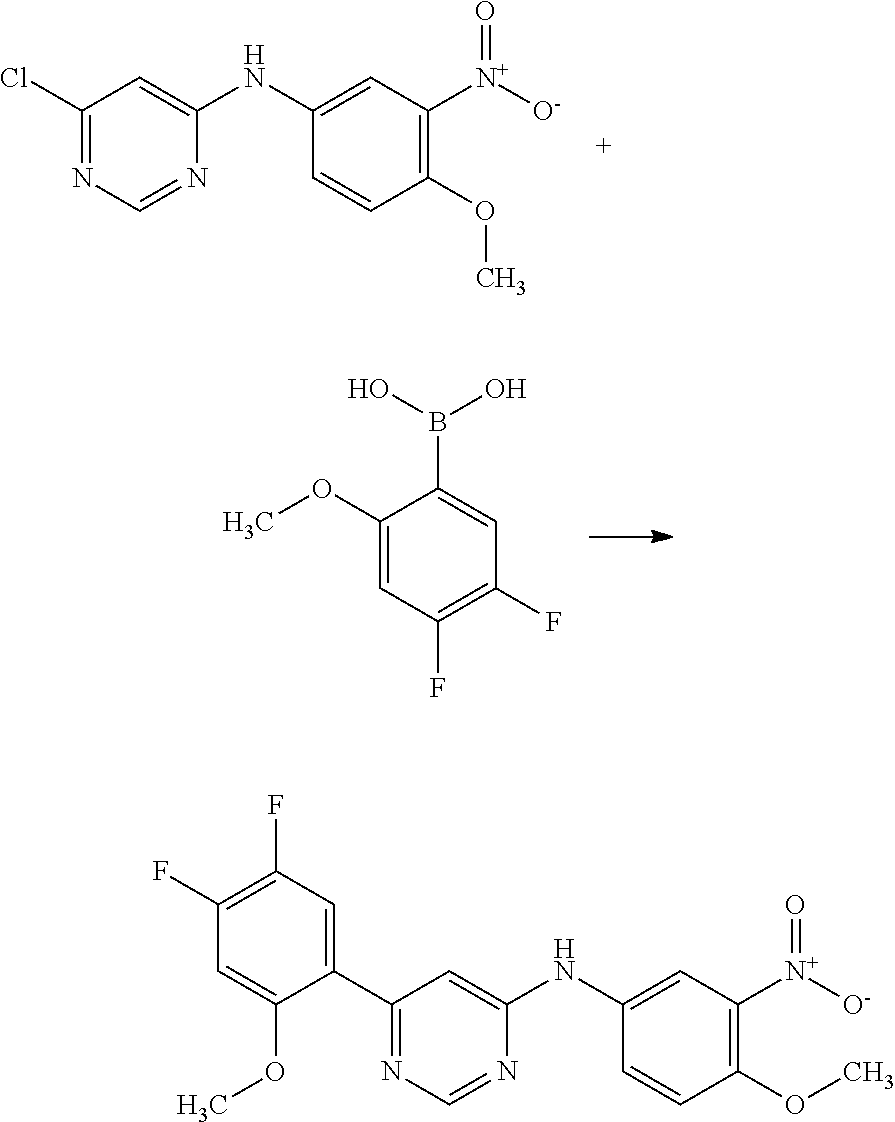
C1(Cl)=NC=NC(NC2=CC([N+]([O-])=O)=C(OC)C=C2)=C1.COC1=CC(F)=C(F)C=C1B(O)O.C1(C2=NC=NC(NC3=CC([N+]([O-])=O)=C(OC)C=C3)=C2)=CC(F)=C(F)C=C1OC
